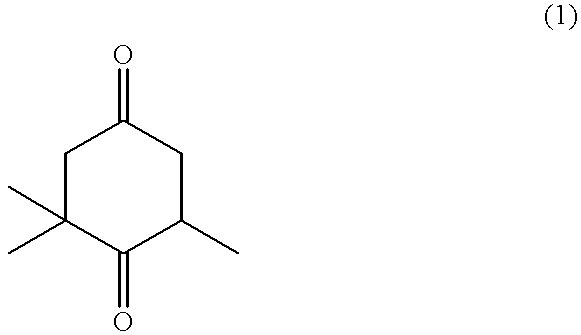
C1C(C)(C)C(=O)C(C)CC1=O
